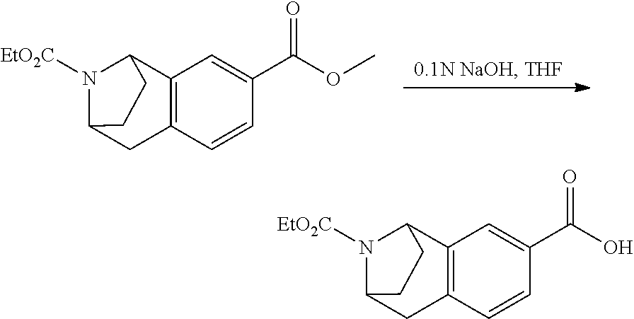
N1([EtO2C])C2CC3=C(C1CC2)C=C(C(OC)=O)C=C3.N1([EtO2C])C2CC3=C(C1CC2)C=C(C(O)=O)C=C3
